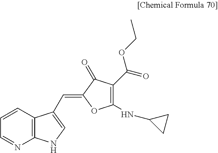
C1=NC2=C(C=C1)C(C=C1OC(NC3CC3)=C(C(=O)OCC)C1=O)=CN2
